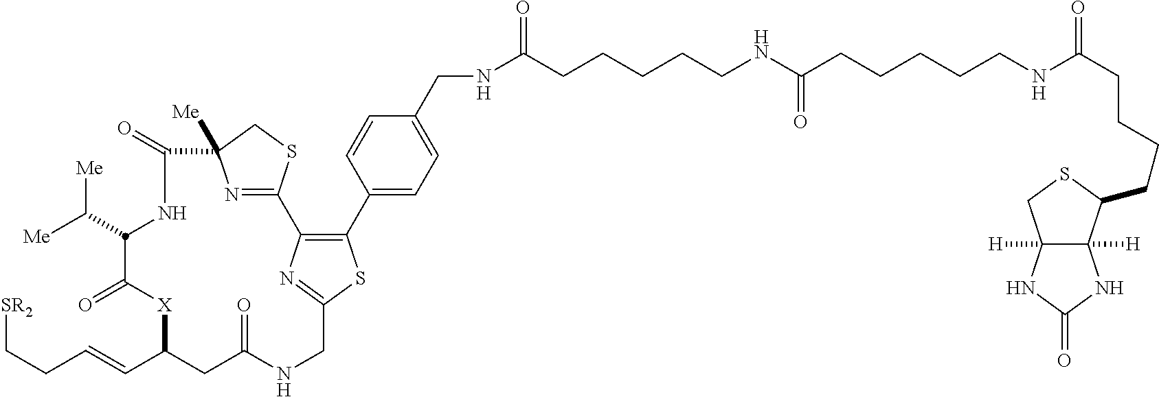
N1=C2SCC1([Me])C(=O)NC(C([Me])[Me])C(=O)[X]C(C=CCC[SR2])CC(=O)NCC1=NC2=C(C2=CC=C(CNC(CCCCCNC(CCCCCNC(CCCCC3C4([H])C([H])(CS3)NC(=O)N4)=O)=O)=O)C=C2)S1
